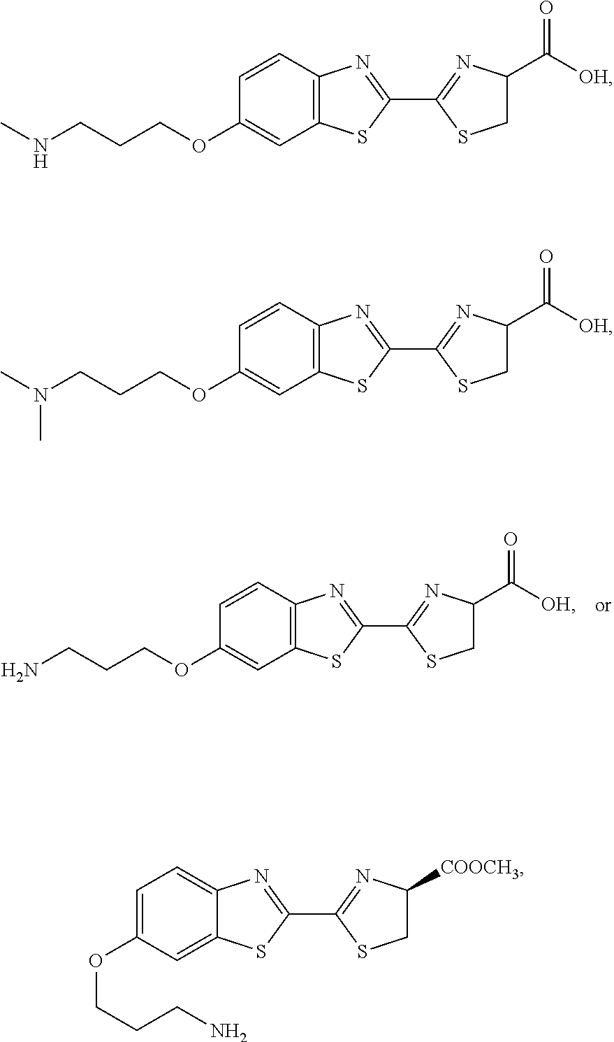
O(C1=CC2=C(C=C1)N=C(C1=NC(C([OH])=O)CS1)S2)CCCN.O(C1=CC2=C(C=C1)N=C(C1=NC(C([OH])=O)CS1)S2)CCCNC.O(C1=CC2=C(C=C1)N=C(C1=NC(C([OH])=O)CS1)S2)CCCN(C)C.C1(OCCCN)=CC=C2C(=C1)SC(C1=NC([COOCH3])CS1)=N2
